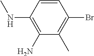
C1=CC(NC)=C(N)C(C)=C1Br
